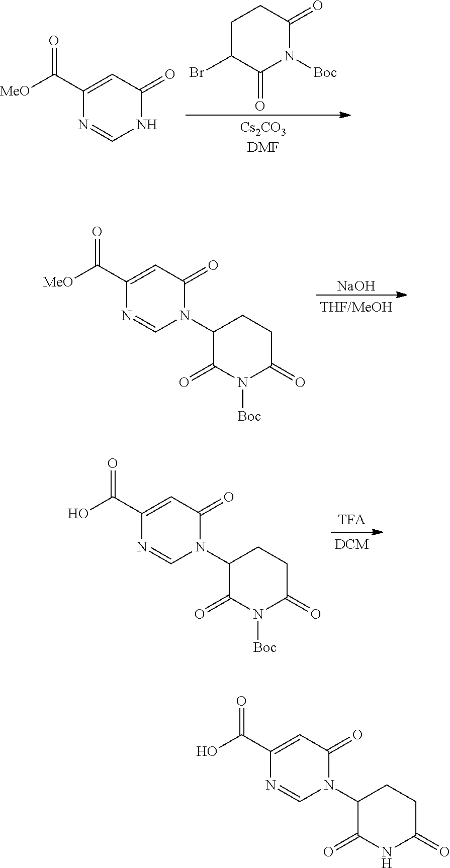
C1C(Br)C(=O)N([Boc])C(=O)C1.C1(C([MeO])=O)=CC(=O)NC=N1.[NaOH].C1(C([MeO])=O)=CC(=O)N(C2C(=O)N([Boc])C(=O)CC2)C=N1.C1(C(O)=O)=CC(=O)N(C2C(=O)N([Boc])C(=O)CC2)C=N1.C1(C(O)=O)=CC(=O)N(C2C(=O)NC(=O)CC2)C=N1
